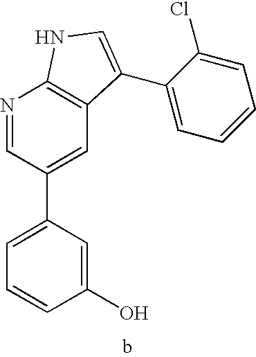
C1(O)=CC(C2=CC3=C(N=C2)NC=C3C2=CC=CC=C2Cl)=CC=C1
